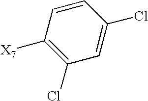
C1([X7])=C(Cl)C=C(Cl)C=C1
